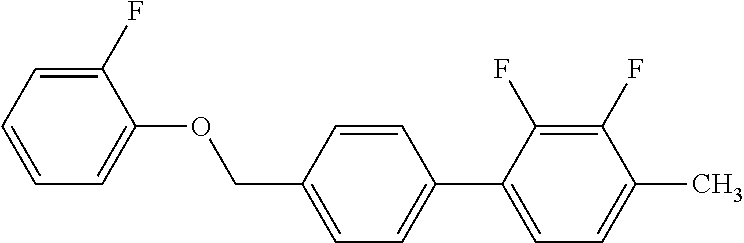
C1(F)=CC=CC=C1OCC1=CC=C(C2=CC=C(C)C(F)=C2F)C=C1
